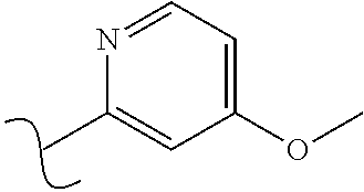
N1=CC=C(OC)C=C1C
